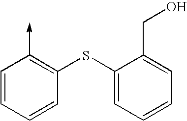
C1=CC=CC(SC2=CC=CC=C2CO)=C1->C
